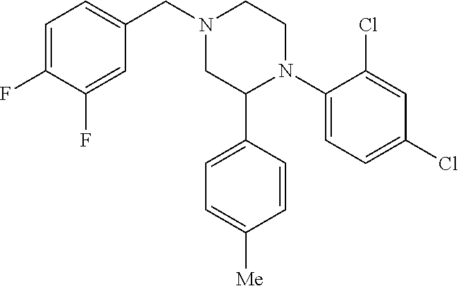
C1(N2CCN(CC3=CC=C(F)C(F)=C3)CC2C2=CC=C([Me])C=C2)=CC=C(Cl)C=C1Cl
